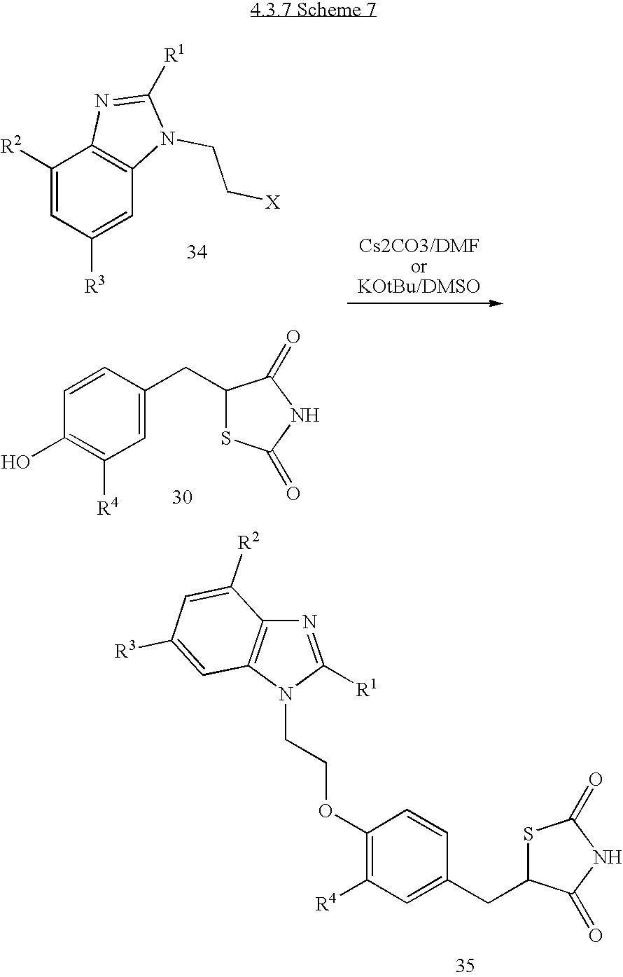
C1([R2])=CC([R3])=CC2=C1N=C([R1])N2CC[X].C1=CC(CC2SC(=O)NC2=O)=CC([R4])=C1O.C1=CC(CC2SC(=O)NC2=O)=CC([R4])=C1OCCN1C([R1])=NC2=C1C=C([R3])C=C2[R2]
